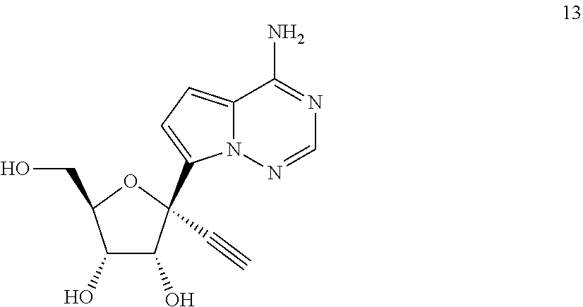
C1(O)C(O)C(C#C)(C2=CC=C3N2N=CN=C3N)OC1CO
